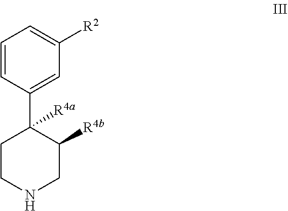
C1=CC(C2([R4a])CCNCC2[R4b])=CC([R2])=C1
